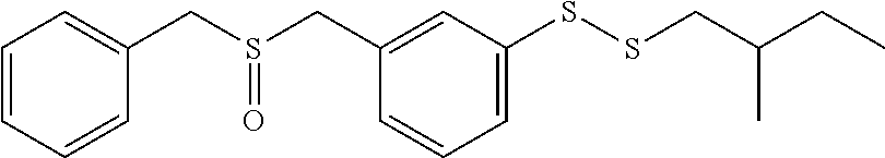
S(CC1=CC(SSCC(CC)C)=CC=C1)(=O)CC1=CC=CC=C1
